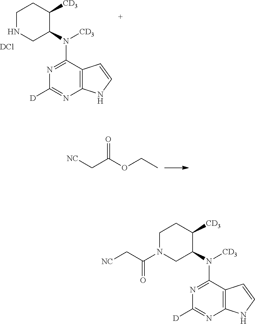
[NC]CC(OCC)=O.C1NCC(N([CD3])C2=NC([D])=NC3=C2C=CN3)C([CD3])C1.[DCl].C1N(C(C[NC])=O)CC(N([CD3])C2=NC([D])=NC3=C2C=CN3)C([CD3])C1
